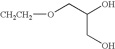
O([CH2CH2])CC(O)CO
